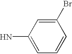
C1(N)=CC=CC(Br)=C1
